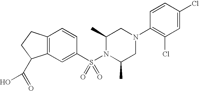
ClC1=CC(Cl)=C(N2CC(C)N(S(C3=CC4=C(C=C3)CCC4C(=O)O)(=O)=O)C(C)C2)C=C1
